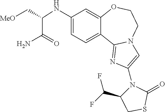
C1(NC(C[MeO])C(N)=O)=CC=C2C(=C1)OCCN1C2=NC(N2C(C(F)F)CSC2=O)=C1
